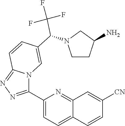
C1(C2=NN=C3N2C=C(C(C(F)(F)F)N2CCC(N)C2)C=C3)=CC=C2C(=N1)C=C([CN])C=C2
